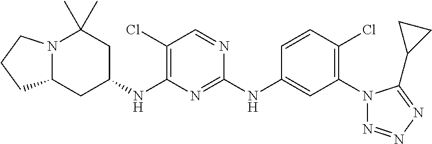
N12C(CC(NC3=C(Cl)C=NC(NC4=CC(N5N=NN=C5C5CC5)=C(Cl)C=C4)=N3)CC1(C)C)CCC2
